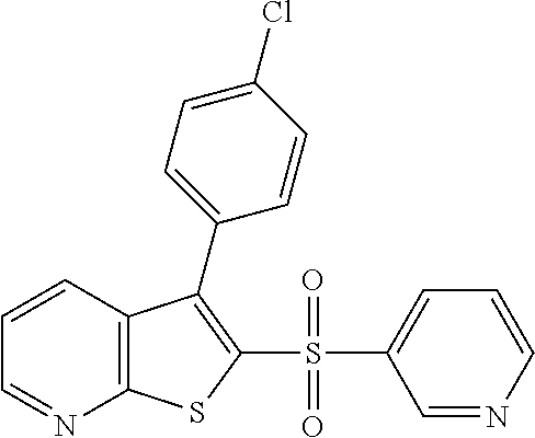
C1=CC2=C(N=C1)SC(S(C1=CC=CN=C1)(=O)=O)=C2C1=CC=C(Cl)C=C1
